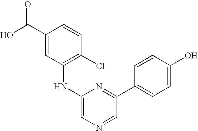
C1=CC(Cl)=C(NC2=CN=CC(C3=CC=C(O)C=C3)=N2)C=C1C(O)=O
